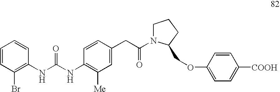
C1=CC(Br)=C(NC(NC2=C([Me])C=C(CC(=O)N3CCCC3COC3=CC=C([COOH])C=C3)C=C2)=O)C=C1
